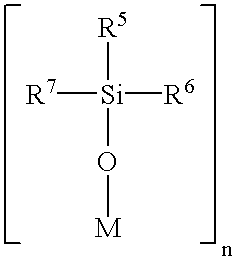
[R7][Si]([R6])([R5])O[M]
